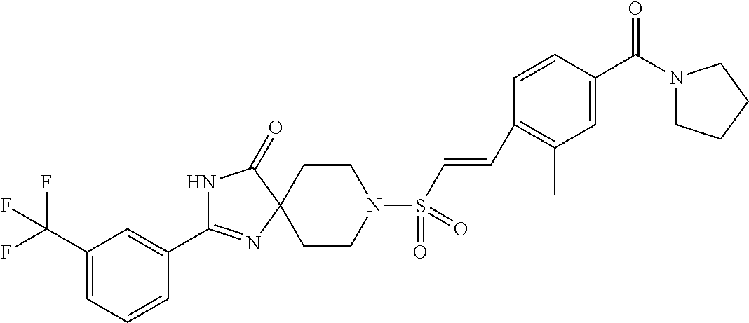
C1(C(F)(F)F)=CC=CC(C2=NC3(C(=O)N2)CCN(S(C=CC2=C(C)C=C(C(N4CCCC4)=O)C=C2)(=O)=O)CC3)=C1
